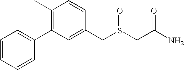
C1=CC=CC(C2=C(C)C=CC(CS(CC(N)=O)=O)=C2)=C1
